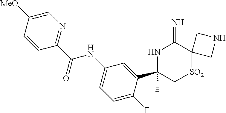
C1(C(=O)NC2=CC=C(F)C(C3(C)NC(=N)C4([SO2]C3)CNC4)=C2)=NC=C([MeO])C=C1
